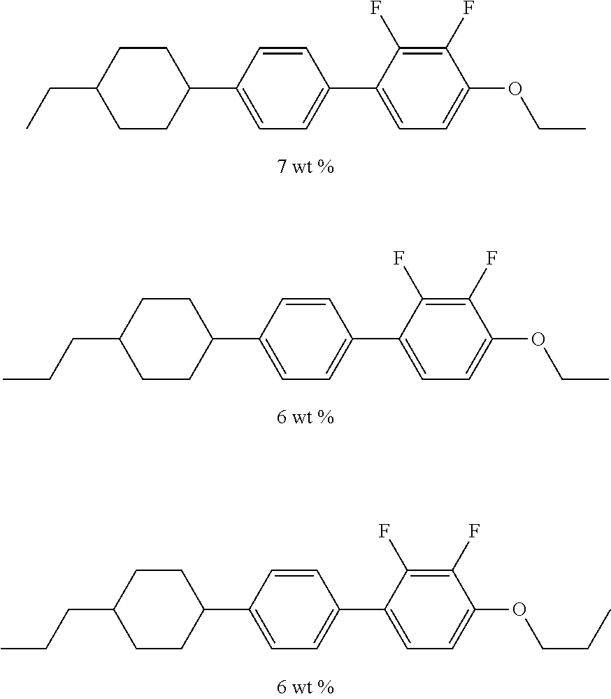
C1CC(CC)CCC1C1=CC=C(C2=CC=C(OCC)C(F)=C2F)C=C1.C1CC(CCC)CCC1C1=CC=C(C2=CC=C(OCC)C(F)=C2F)C=C1.C1CC(CCC)CCC1C1=CC=C(C2=CC=C(OCCC)C(F)=C2F)C=C1
